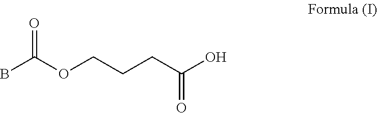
BC(OCCCC(O)=O)=O
